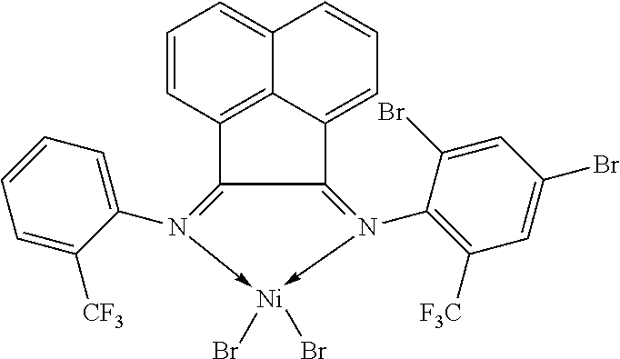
C12=N(C3=C([F3C])C=C(Br)C=C3Br)->[Ni](Br)(Br)-N(C3=CC=CC=C3[CF3])=C1C1=C3C2=CC=CC3=CC=C1
